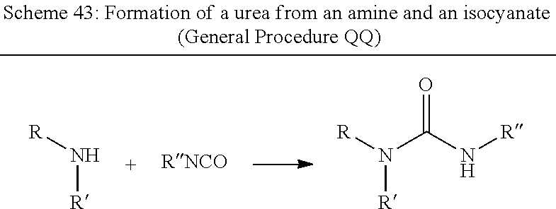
N([R])[R].[RNCO].N([R])([R])C(N[R])=O
